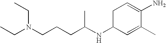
CCN(CCCC(NC1C=C(C)C(N)=CC1)C)CC
